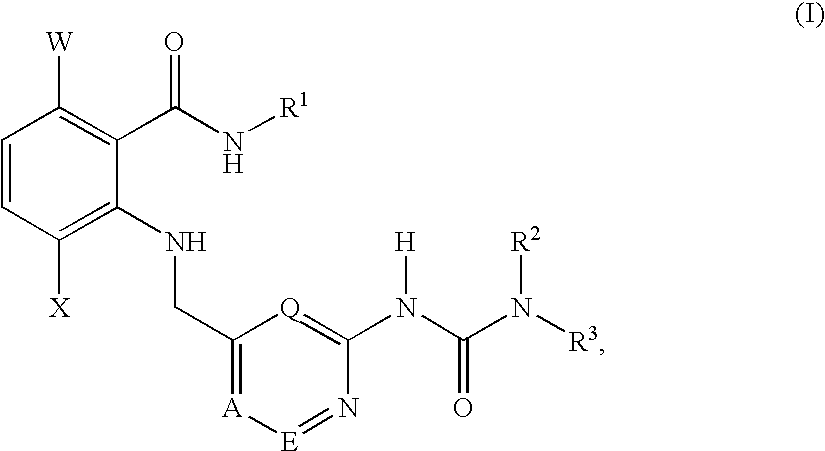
C1=CC([X])=C(NCC2=[A][E]=NC(N(C(N([R3])[R2])=O)[H])=[Q]2)C(C(=O)N[R1])=C1[W]
